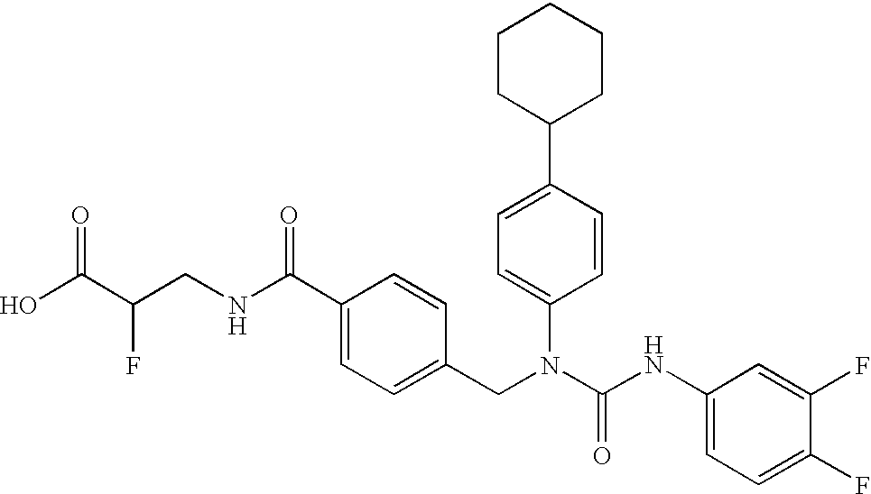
OC(C(CNC(C1=CC=C(CN(C(NC2=CC=C(F)C(F)=C2)=O)C2=CC=C(C3CCCCC3)C=C2)C=C1)=O)F)=O
